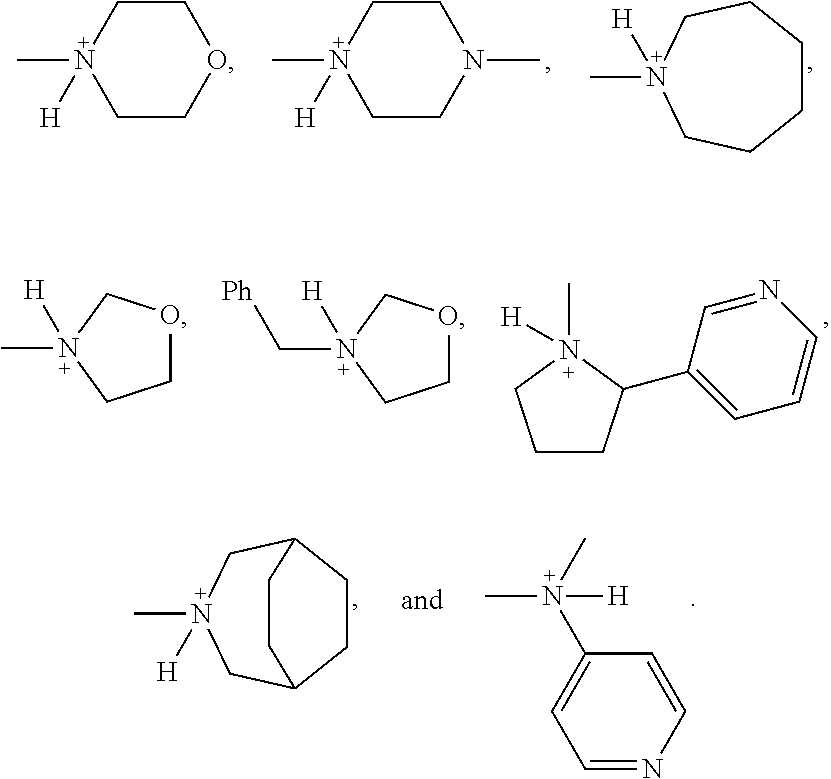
C1CC(C2=CC=CN=C2)N(C)([H])C1.C1OCN(C)([H])C1.C1OCN(C[Ph])([H])C1.C1CC2CN(C)([H])CC1CC2.C1(N(C)([H])C)=CC=NC=C1.C1CCCN(C)([H])CC1.N1(C)([H])CCN(C)CC1.N1(C)([H])CCOCC1
